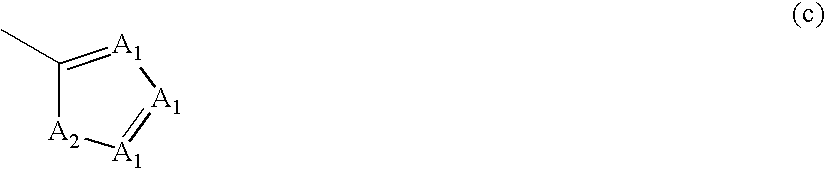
[A1]1=[A1][A2]C(C)=[A1]1
